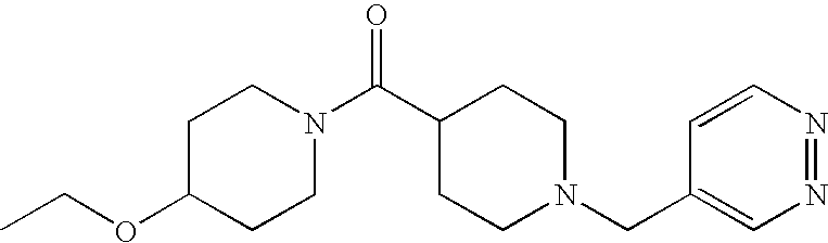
C1(OCC)CCN(C(C2CCN(CC3=CN=NC=C3)CC2)=O)CC1
